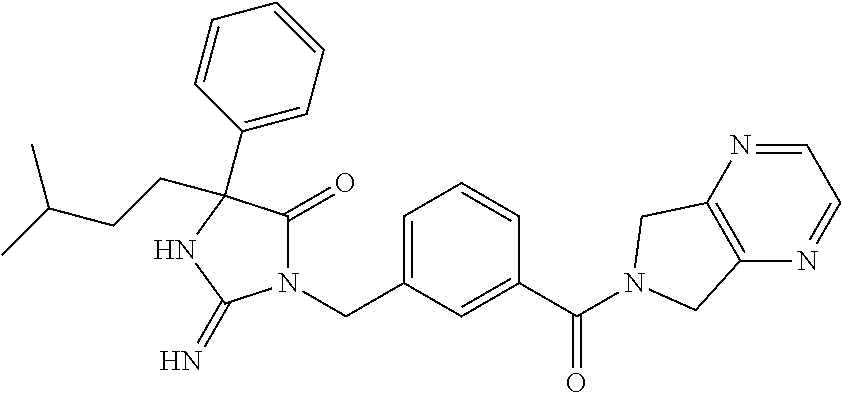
N1(CC2=CC=CC(C(=O)N3CC4=C(N=CC=N4)C3)=C2)C(=O)C(C2=CC=CC=C2)(CCC(C)C)NC1=N
